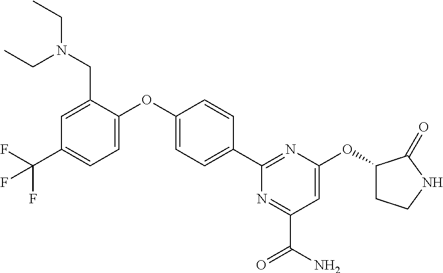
C1(C2=CC=C(OC3=CC=C(C(F)(F)F)C=C3CN(CC)CC)C=C2)=NC(OC2CCNC2=O)=CC(C(N)=O)=N1
